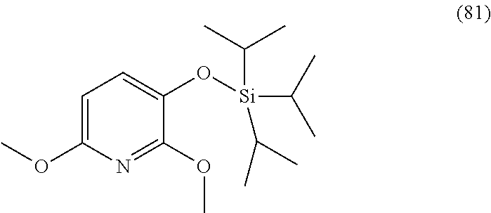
C1(O[Si](C(C)C)(C(C)C)C(C)C)=CC=C(OC)N=C1OC
